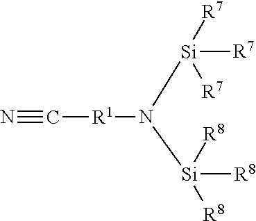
N#C[R1]N([Si]([R8])([R8])[R8])[Si]([R7])([R7])[R7]
